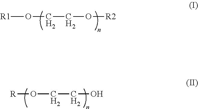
O([R1])CCO[R2].O([R])CCO
